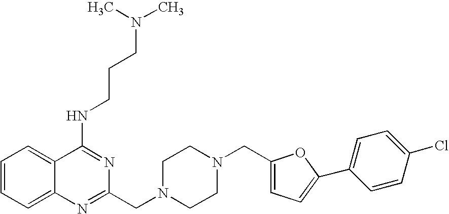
C1=CC=C2C(=C1)C(NCCCN(C)C)=NC(CN1CCN(CC3=CC=C(C4=CC=C(Cl)C=C4)O3)CC1)=N2
